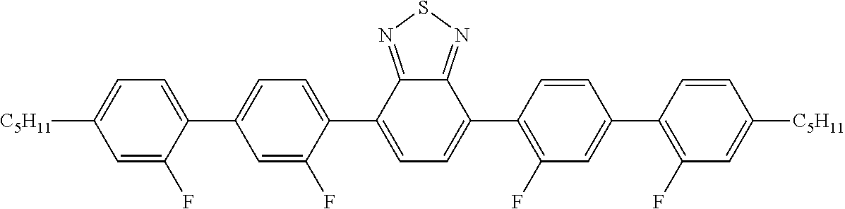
C12=NSN=C1C(C1=C(F)C=C(C3=C(F)C=C([C5H11])C=C3)C=C1)=CC=C2C1=CC=C(C2=CC=C([C5H11])C=C2F)C=C1F
